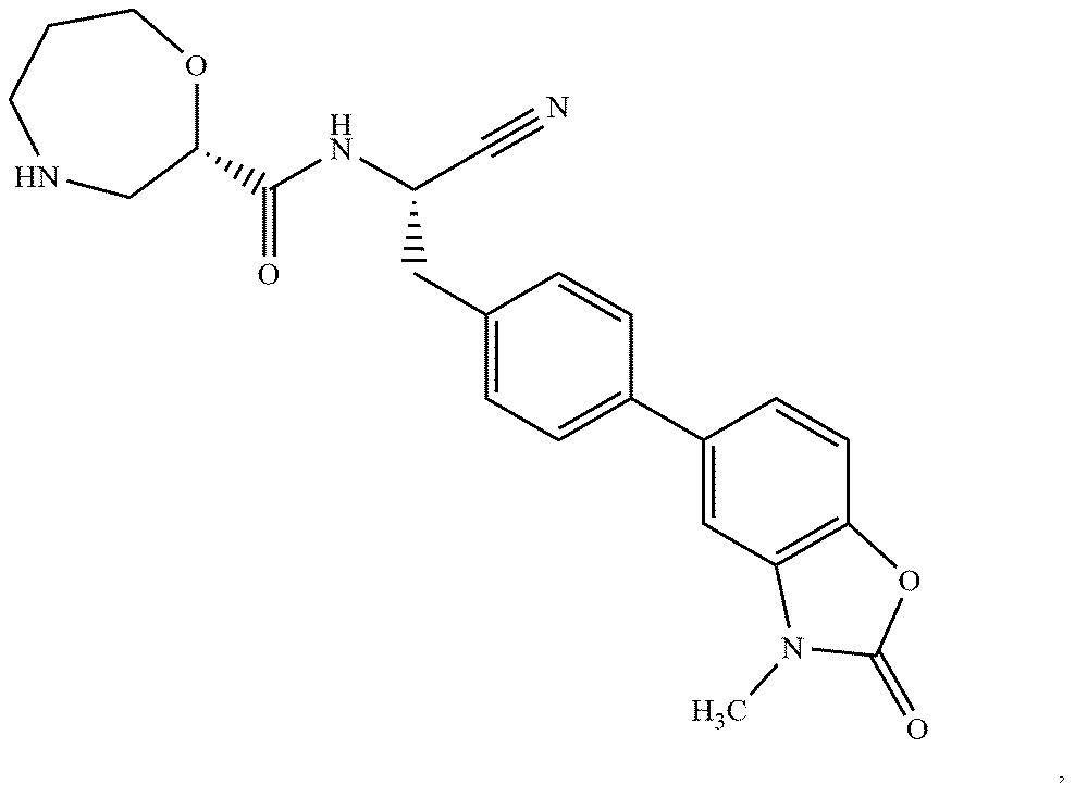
C(NC(C#N)CC1=CC=C(C2=CC3=C(C=C2)OC(=O)N3C)C=C1)(=O)C1CNCCCO1
